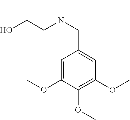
C1=C(OC)C(OC)=C(OC)C=C1CN(C)CCO
